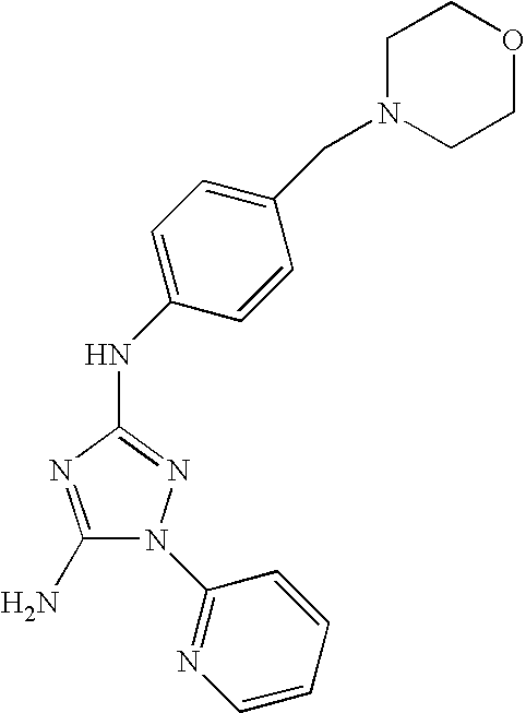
C1(N)=NC(NC2=CC=C(CN3CCOCC3)C=C2)=NN1C1=NC=CC=C1
